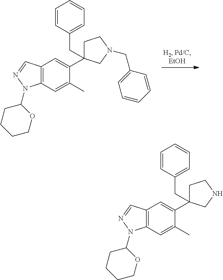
C12=C(C=C(C)C(C3(CC4=CC=CC=C4)CCN(CC4=CC=CC=C4)C3)=C1)N(C1CCCCO1)N=C2.C12=C(C=C(C)C(C3(CC4=CC=CC=C4)CCNC3)=C1)N(C1CCCCO1)N=C2
